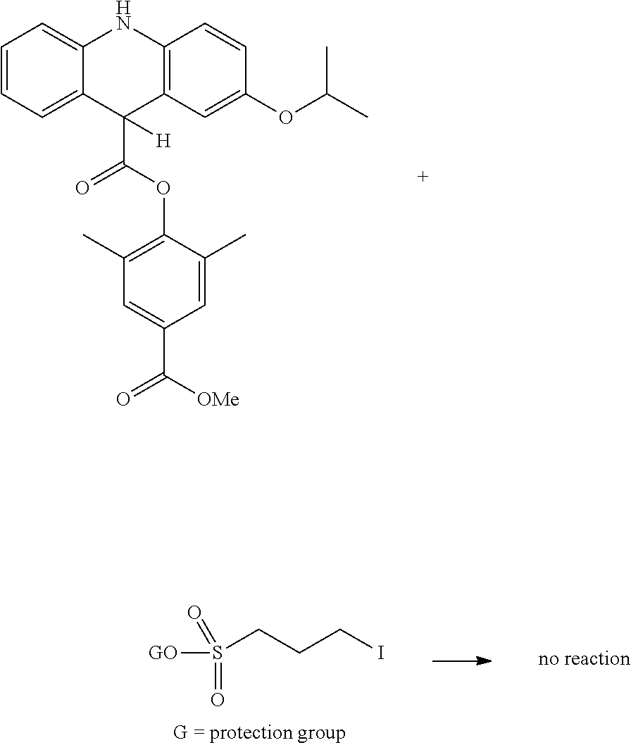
C1=CC=C2C(=C1)NC1=C(C2(C(OC2=C(C)C=C(C([OMe])=O)C=C2C)=O)[H])C=C(OC(C)C)C=C1.ICCCS(=O)(=O)[GO]
